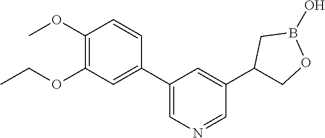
C1(OC)=C(OCC)C=C(C2=CN=CC(C3COB(O)C3)=C2)C=C1
